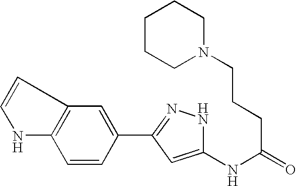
C(C(NC1=CC(C2=CC3=C(C=C2)NC=C3)=NN1)=O)CCN1CCCCC1
